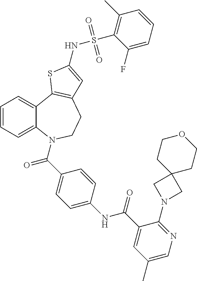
C1=CC=C2C(=C1)C1=C(CCN2C(=O)C2=CC=C(NC(=O)C3=CC(C)=CN=C3N3CC4(C3)CCOCC4)C=C2)C=C(NS(=O)(=O)C2=C(C)C=CC=C2F)S1
